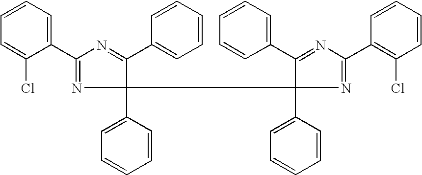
C1=CC=C(C2=NC(C3=CC=CC=C3)(C3(C4=CC=CC=C4)C(C4=CC=CC=C4)=NC(C4=C(Cl)C=CC=C4)=N3)C(C3=CC=CC=C3)=N2)C(Cl)=C1
